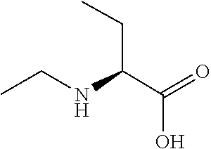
N(CC)C(C(O)=O)CC
